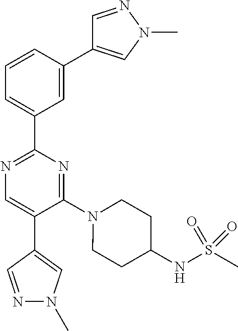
N1=C(C2=CC=CC(C3=CN(C)N=C3)=C2)N=C(N2CCC(NS(C)(=O)=O)CC2)C(C2=CN(C)N=C2)=C1
